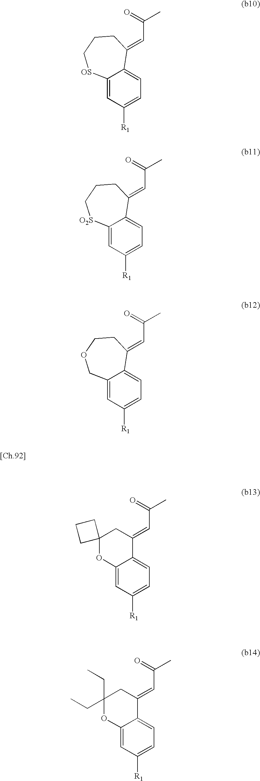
C12=CC([R1])=CC=C1C(=CC(C)=O)CCC[OS]2.C12=CC([R1])=CC=C1C(=CC(=O)C)CC1(O2)CCC1.C12=CC([R1])=CC=C1C(=CC(C)=O)CCC[O2S]2.C12=CC([R1])=CC=C1C(=CC(=O)C)CC(CC)(CC)O2.C12=CC([R1])=CC=C1C(=CC(C)=O)CCOC2
